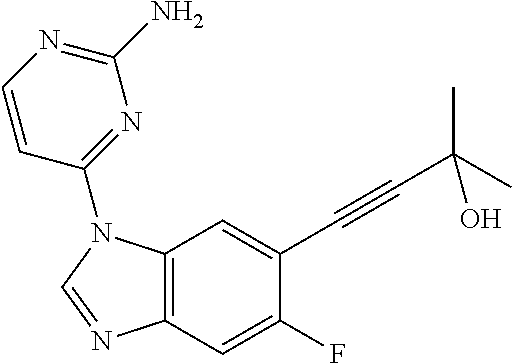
C12=C(C=C(F)C(C#CC(C)(C)O)=C1)N=CN2C1=NC(N)=NC=C1
